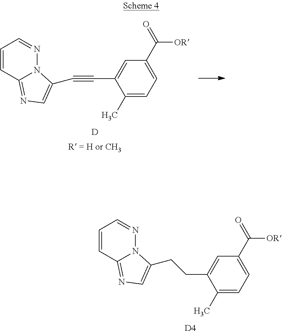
C1=CC2=NC=C(CCC3=CC(C(=O)[OR])=CC=C3C)N2N=C1.[D4].C1=CC2=NC=C(C#CC3=CC(C(=O)[OR])=CC=C3C)N2N=C1.[D].[R = H or CH3]
